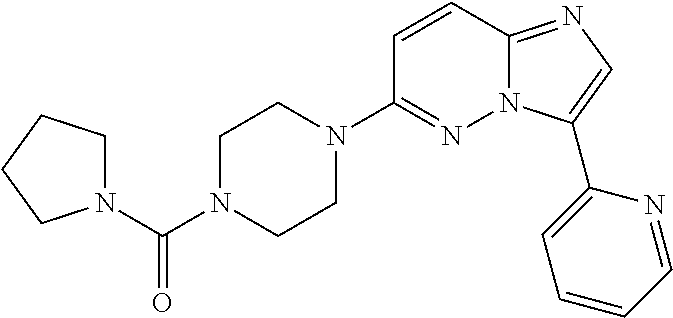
C1=CC2=NC=C(C3=CC=CC=N3)N2N=C1N1CCN(C(N2CCCC2)=O)CC1
